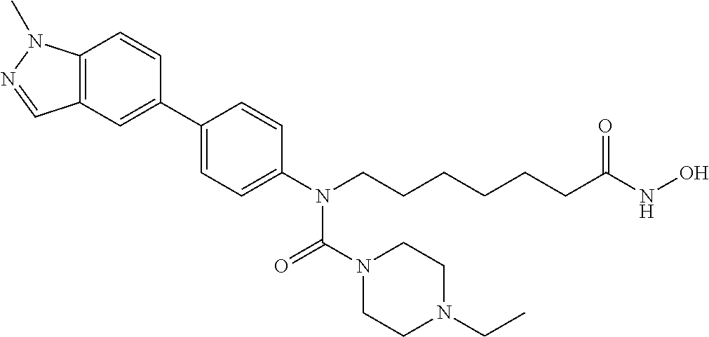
C12=C(C=C(C3=CC=C(N(CCCCCCC(NO)=O)C(N4CCN(CC)CC4)=O)C=C3)C=C1)C=NN2C
